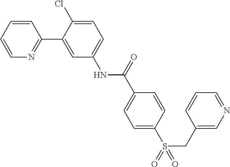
C1=CC=CN=C1C1=CC(NC(C2=CC=C(S(=O)(=O)CC3=CN=CC=C3)C=C2)=O)=CC=C1Cl
